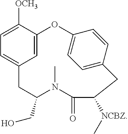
C1=C([OCH3])C2=CC(=C1)CC(CO)N(C)C(=O)C([NCBZ]C)CC1=CC=C(O2)C=C1
